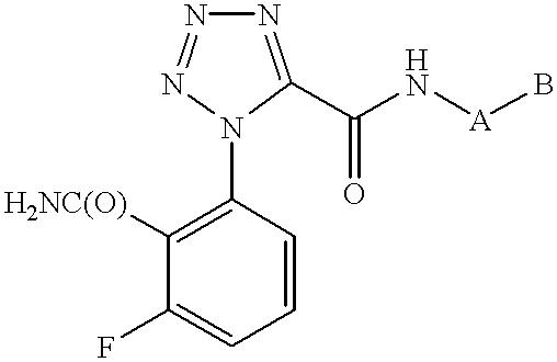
N1=C(C(N[A]B)=O)N(C2=C([H2NC(O)])C(F)=CC=C2)N=N1
